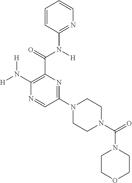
[H]N(C1=C(C(=O)N([H])C2=NC=CC=C2)N=C(N2CCN(C(=O)N3CCOCC3)CC2)C=N1)[H]
